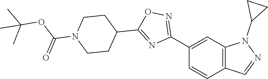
C1(C2=NOC(C3CCN(C(OC(C)(C)C)=O)CC3)=N2)=CC2=C(C=C1)C=NN2C1CC1
